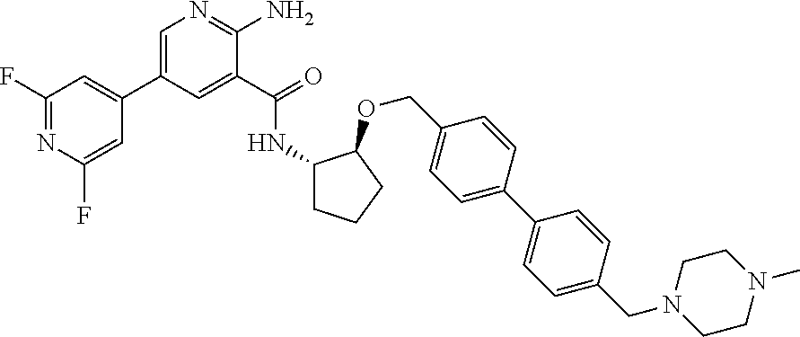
C1(C2=CN=C(N)C(C(=O)NC3CCCC3OCC3=CC=C(C4=CC=C(CN5CCN(C)CC5)C=C4)C=C3)=C2)=CC(F)=NC(F)=C1
